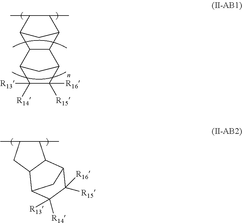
CC1C(C)C2C3C(C1C2)C1C([R13])([R14])C([R16])([R15])C3C1.CC1C(C)C2C(C1)C1C([R13])([R14])C([R15])([R16])C2C1
